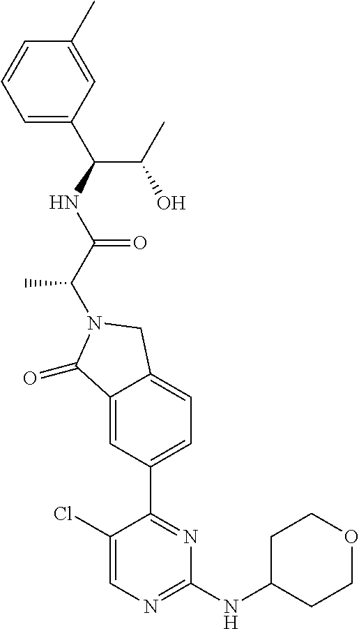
C1(=O)C2=CC(C3=NC(NC4CCOCC4)=NC=C3Cl)=CC=C2CN1C(C(NC(C(C)O)C1=CC=CC(C)=C1)=O)C
